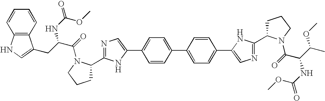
C1CCN(C(=O)C(NC(=O)OC)C(C)OC)C1C1=NC=C(C2=CC=C(C3=CC=C(C4=CN=C(C5CCCN5C(=O)C(CC5=CNC6=C5C=CC=C6)NC(=O)OC)N4)C=C3)C=C2)N1
